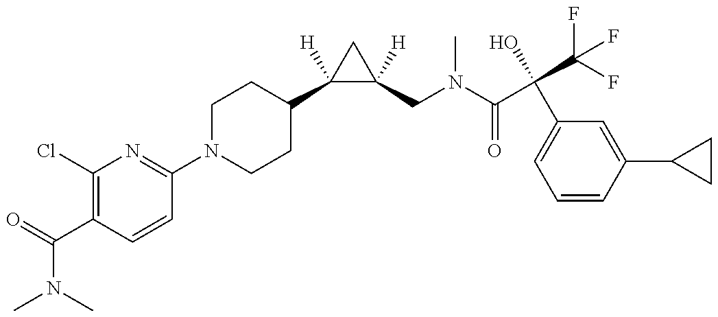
N1(C2=NC(Cl)=C(C(N(C)C)=O)C=C2)CCC(C2([H])C([H])(CN(C)C(=O)C(C3=CC=CC(C4CC4)=C3)(O)C(F)(F)F)C2)CC1
